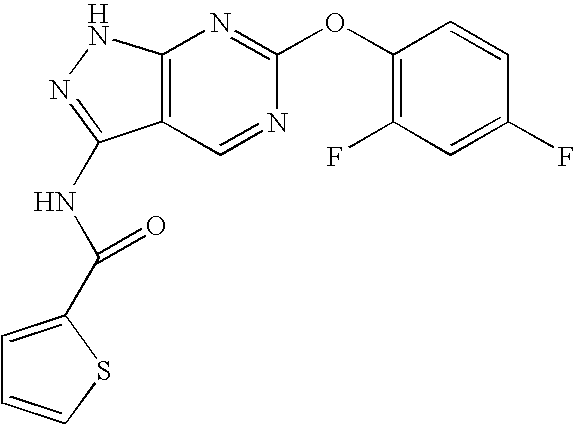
C12=C(NN=C1NC(C1=CC=CS1)=O)N=C(OC1=C(F)C=C(F)C=C1)N=C2
